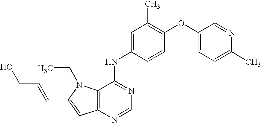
C(C1=CC2=C(N1CC)C(NC1=CC(C)=C(OC3=CC=C(C)N=C3)C=C1)=NC=N2)=CCO
